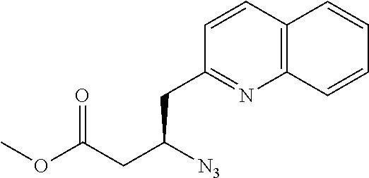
C12=C(C=CC=C1)N=C(CC(CC(=O)OC)[N3])C=C2
